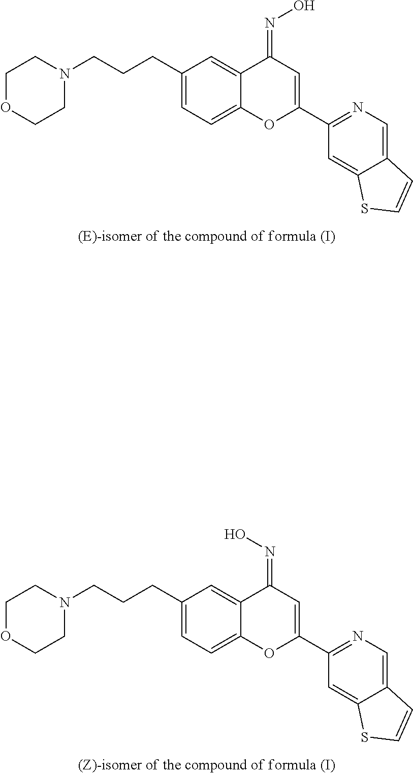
C1OCCN(CCCC2=CC=C3C(=C2)C(=NO)C=C(C2=NC=C4C(=C2)SC=C4)O3)C1.C1OCCN(CCCC2=CC=C3C(=C2)C(=NO)C=C(C2=NC=C4C(=C2)SC=C4)O3)C1
